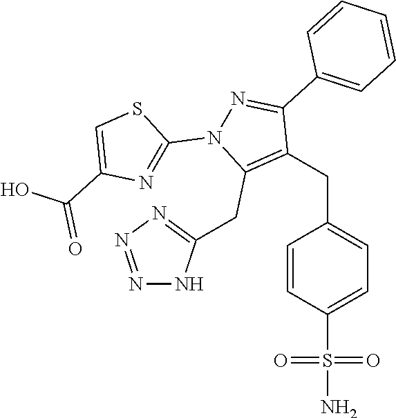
C(C1=C(CC2=NN=NN2)N(C2=NC(C(=O)O)=CS2)N=C1C1=CC=CC=C1)C1=CC=C(S(N)(=O)=O)C=C1
